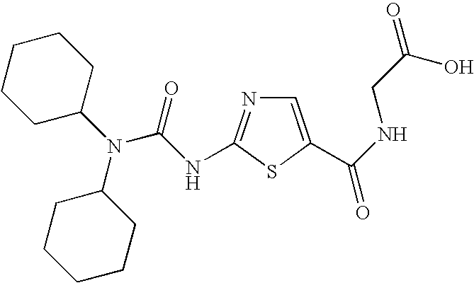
C1=C(C(=O)NCC(O)=O)SC(NC(N(C2CCCCC2)C2CCCCC2)=O)=N1
